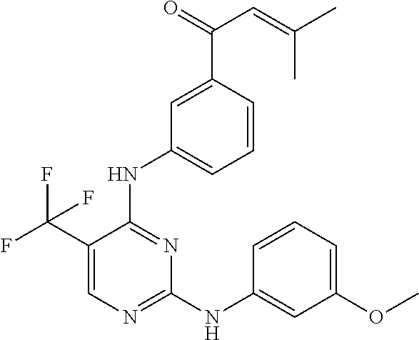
N(C1=NC=C(C(F)(F)F)C(NC2=CC=CC(C(C=C(C)C)=O)=C2)=N1)C1=CC(OC)=CC=C1
